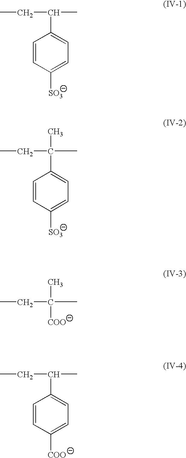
C1=CC([SO3])=CC=C1C(CC)C.C1=CC([SO3])=CC=C1C(CC)(C)C.C(CC)(C)(C)[COO].C1=CC([COO])=CC=C1C(CC)C
